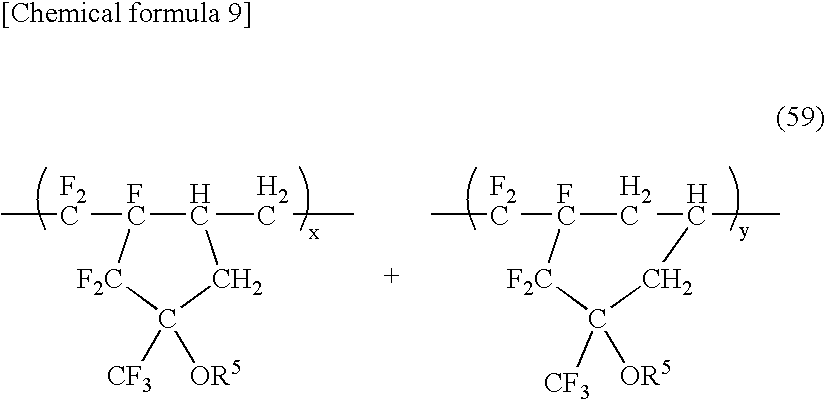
C1(CC)[FC]([F2C]C)[F2C]C([CF3])([OR5])C1.C1[FC]([F2C]C)[F2C]C([CF3])([OR5])CC1C
